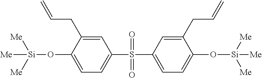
[Si](OC1=CC=C(S(C2=CC=C(O[Si]([Me])([Me])[Me])C(CC=C)=C2)(=O)=O)C=C1CC=C)([Me])([Me])[Me]
